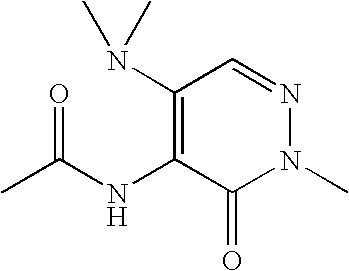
N(C1=C(N(C)C)C=NN(C)C1=O)C(C)=O
